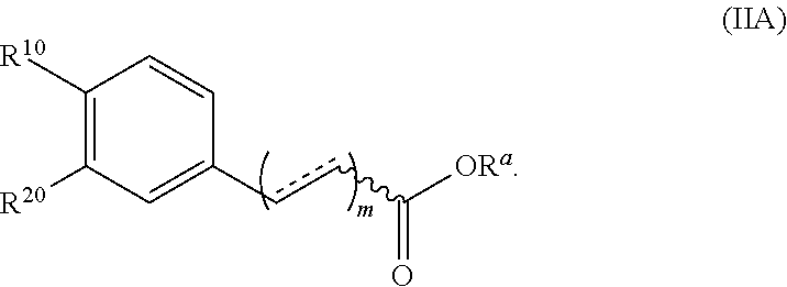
C1(ccC([ORa])=O)=CC([R20])=C([R10])C=C1
